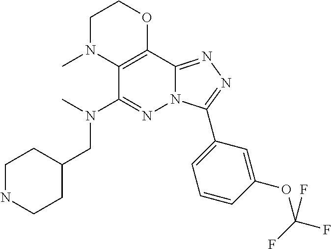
C(N(C)C1=NN2C(=NN=C2C2=CC=CC(OC(F)(F)F)=C2)C2=C1N(C)CCO2)C1CCNCC1
